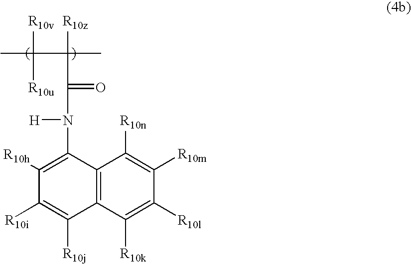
CC([R10v])(C([R10z])(C(=O)N(C1=C([R10h])C([R10i])=C([R10j])C2=C1C([R10n])=C([R10m])C([R10l])=C2[R10k])[H])C)[R10u]
